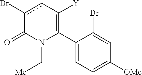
C1(C2=C([Y])cc(Br)C(=O)N2C[Me])=CC=C([OMe])C=C1Br
